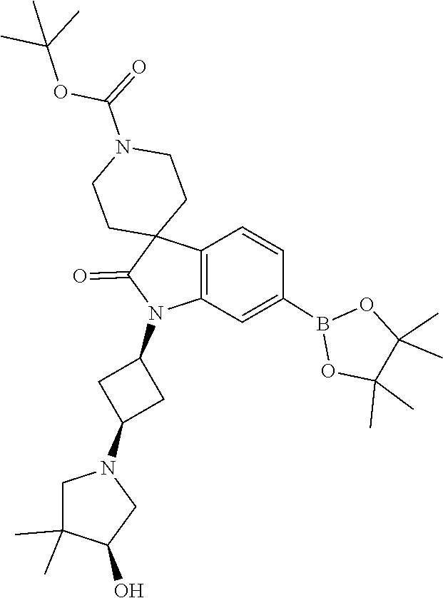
O1B(C2=CC3=C(C=C2)C2(C(=O)N3C3CC(N4CC(C)(C)C(O)C4)C3)CCN(C(OC(C)(C)C)=O)CC2)OC(C)(C)C1(C)C
